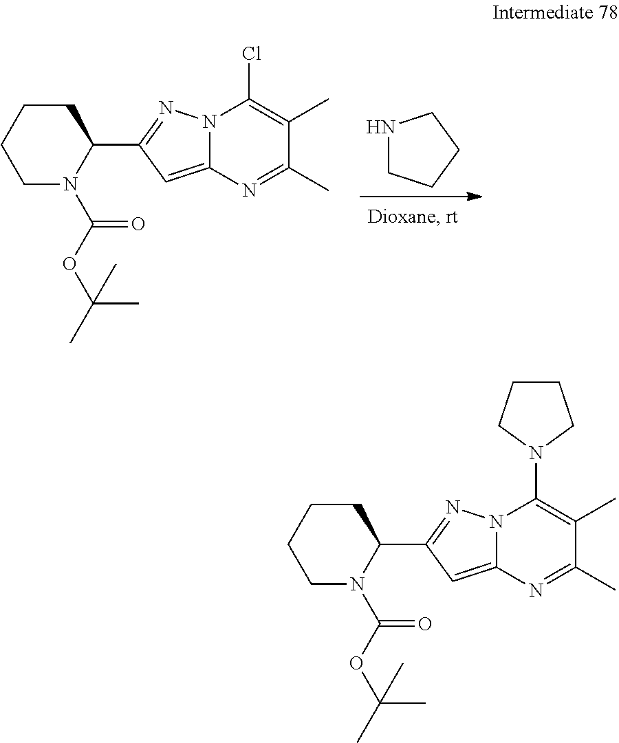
N1CCCC1.O(C(C)(C)C)C(N1C(C2=NN3C(=C2)N=C(C)C(C)=C3Cl)CCCC1)=O.O(C(C)(C)C)C(N1C(C2=NN3C(=C2)N=C(C)C(C)=C3N2CCCC2)CCCC1)=O
